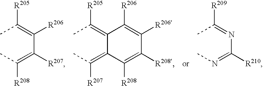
CC(=C(C(=C(C)[R208])[R207])[R206])[R205].CC(=C1C(=C(C)[R207])C([R208])=C([R208])C([R206])=C1[R206])[R205].CC(=NC(=NC)[R210])[R209]
